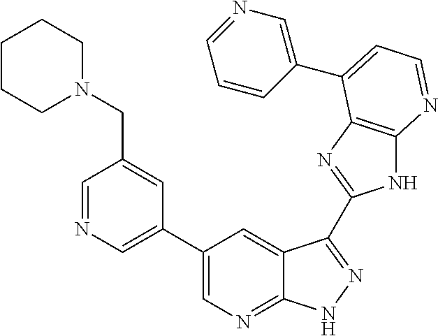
C1=NC=C(C2=CN=C3C(=C2)C(C2=NC4=C(N2)N=CC=C4C2=CN=CC=C2)=NN3)C=C1CN1CCCCC1
